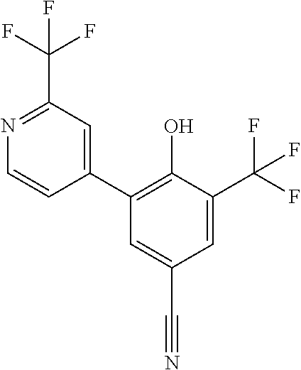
C1=C(C(F)(F)F)C(O)=C(C2=CC(C(F)(F)F)=NC=C2)C=C1C#N
